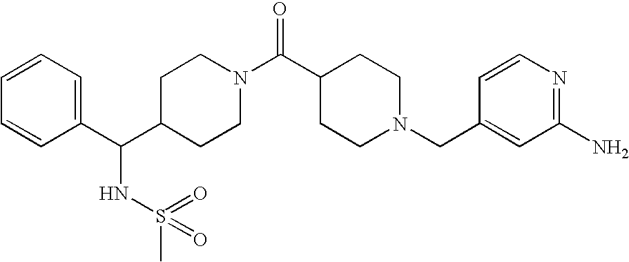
C1=CC=C(C(C2CCN(C(C3CCN(CC4=CC(N)=NC=C4)CC3)=O)CC2)NS(=O)(=O)C)C=C1
